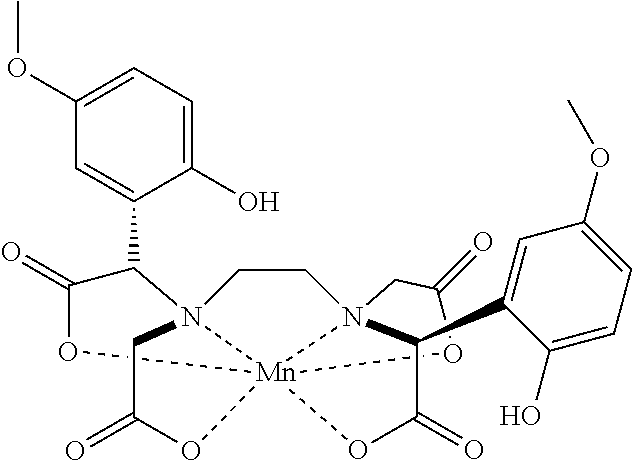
C1CN23CC(=O)O[Mn]245(N1(C(C1=CC(OC)=CC=C1O)C(=O)O4)CC(=O)O5)OC(=O)C3C1=CC(OC)=CC=C1O
